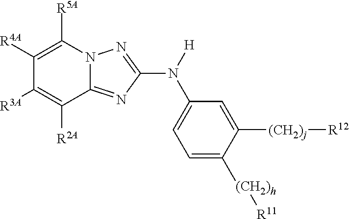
C1([R4A])=C([R5A])N2C(=NC(N([H])C3=CC=C([(CH2)h][R11])C([(CH2)j][R12])=C3)=N2)C([R2A])=C1[R3A]
